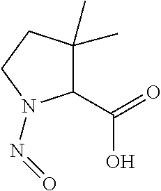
C1(C(=O)O)C(C)(C)CCN1N=O
